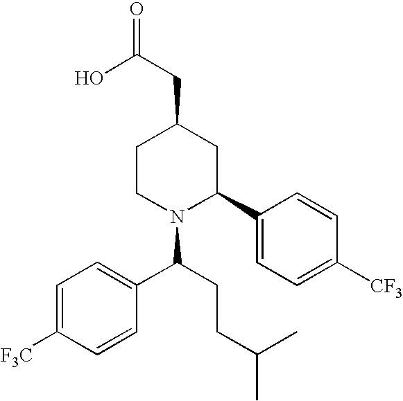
C1CN(C(CCC(C)C)C2=CC=C([F3C])C=C2)C(C2=CC=C([CF3])C=C2)CC1CC(O)=O
